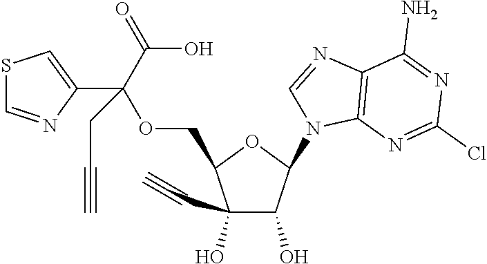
C1(O)(C#C)C(O)C(N2C3=C(N=C2)C(N)=NC(Cl)=N3)OC1COC(C(=O)O)(CC#C)C1=CSC=N1
